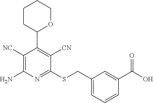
C1([NC])=C(N)N=C(SCC2=CC=CC(C(O)=O)=C2)C([CN])=C1C1OCCCC1
